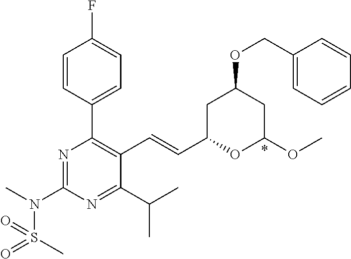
C1=CC(C2=C(C=CC3OC(OC)CC(OCC4=CC=CC=C4)C3)C(C(C)C)=NC(N(C)S(=O)(C)=O)=N2)=CC=C1F
